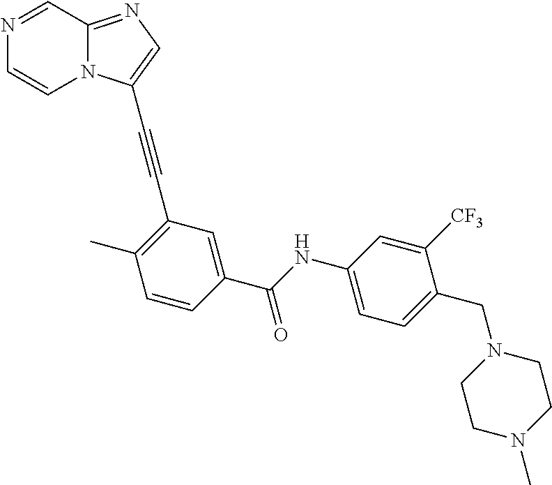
N1=CC2=NC=C(C#CC3=C(C)C=CC(C(=O)NC4=CC=C(CN5CCN(C)CC5)C([CF3])=C4)=C3)N2C=C1
